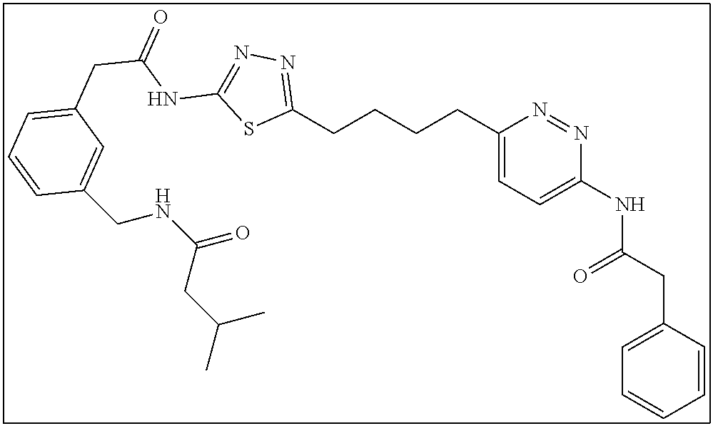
C1(CCCCC2=CC=C(NC(CC3=CC=CC=C3)=O)N=N2)=NN=C(NC(=O)CC2=CC=CC(CNC(=O)CC(C)C)=C2)S1
